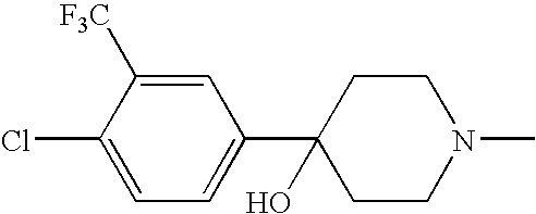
C1(Cl)=CC=C(C2(O)CCN(C)CC2)C=C1[F3C]
